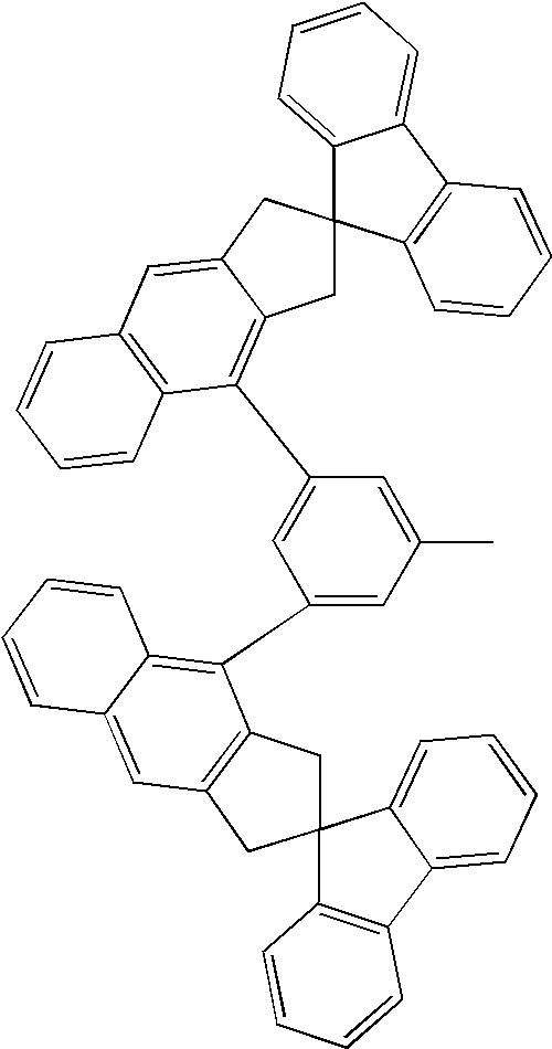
C12=C(C3(C4=CC=CC=C14)CC1=C(C4=CC(C5=C6C(=CC7=C5CC5(C8=C(C9=CC=CC=C95)C=CC=C8)C7)C=CC=C6)=CC(C)=C4)C4=C(C=C1C3)C=CC=C4)C=CC=C2
